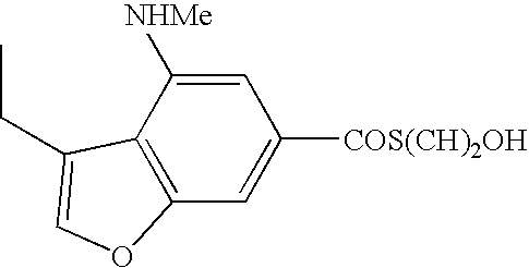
C12=C(C=C([COS(CH)2OH])C=C1[NHMe])OC=C2CC
